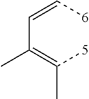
[6]C=CC(=C([5])C)C
